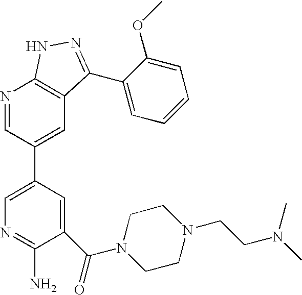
N1=CC(C2=CN=C(N)C(C(=O)N3CCN(CCN(C)C)CC3)=C2)=CC2=C1NN=C2C1=CC=CC=C1OC
